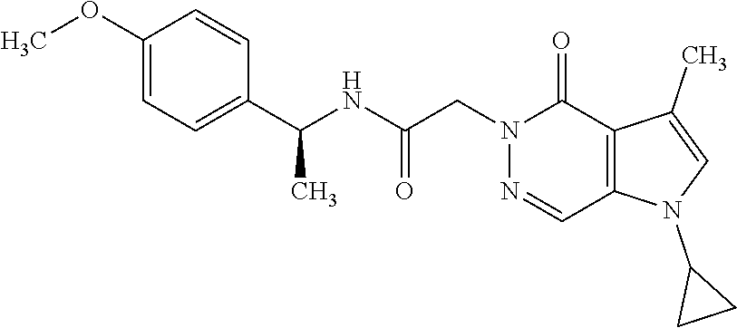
N1=CC2=C(C(=O)N1CC(NC(C1=CC=C(OC)C=C1)C)=O)C(C)=CN2C1CC1
